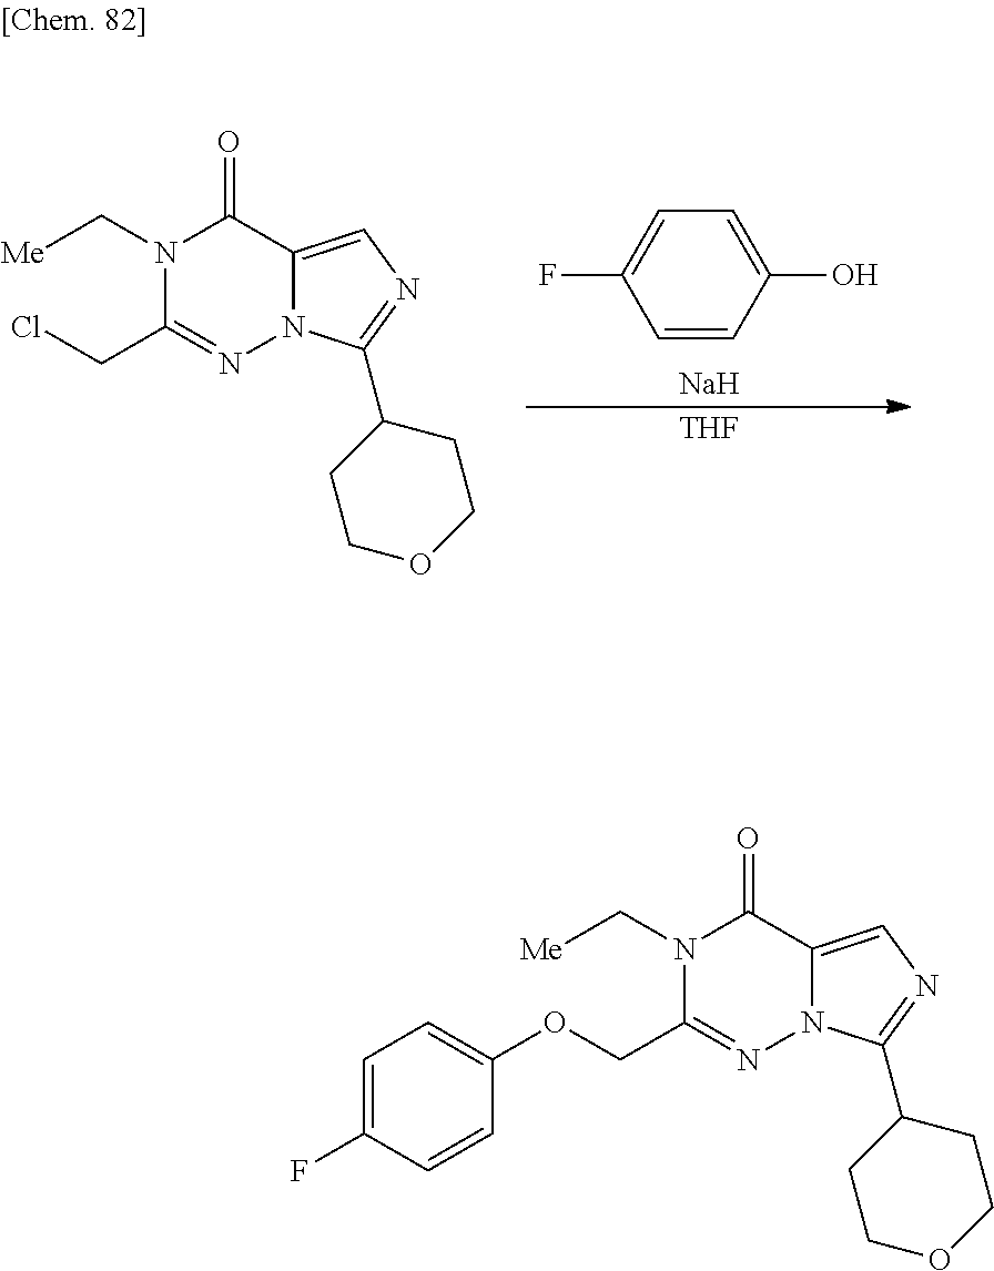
N1(C[Me])C(CCl)=NN2C(=CN=C2C2CCOCC2)C1=O.[THF].[Na].C1=CC(O)=CC=C1F.N1(C[Me])C(COC2=CC=C(F)C=C2)=NN2C(=CN=C2C2CCOCC2)C1=O
